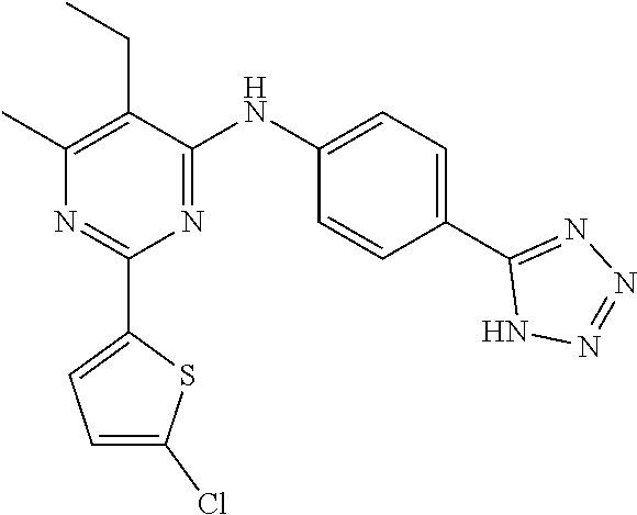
N1=C(NC2=CC=C(C3=NN=NN3)C=C2)C(CC)=C(C)N=C1C1=CC=C(Cl)S1
